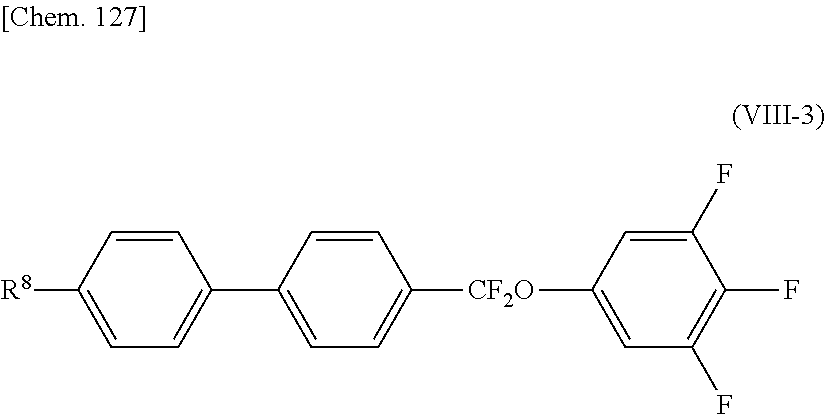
[R8]C1=CC=C(C2=CC=C([CF2O]C3=CC(F)=C(F)C(F)=C3)C=C2)C=C1
